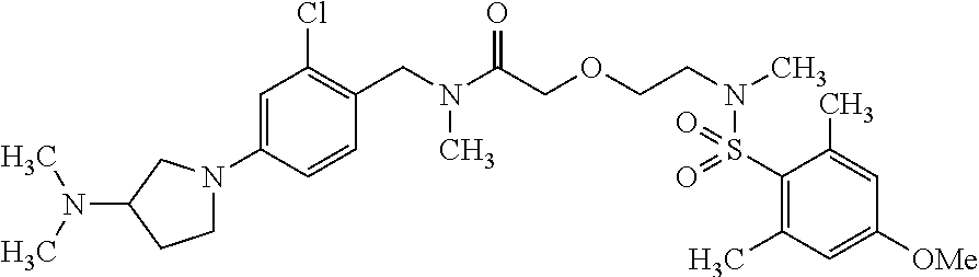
C1(S(N(CCOCC(N(CC2=C(Cl)C=C(N3CCC(N(C)C)C3)C=C2)C)=O)C)(=O)=O)=C(C)C=C([OMe])C=C1C
